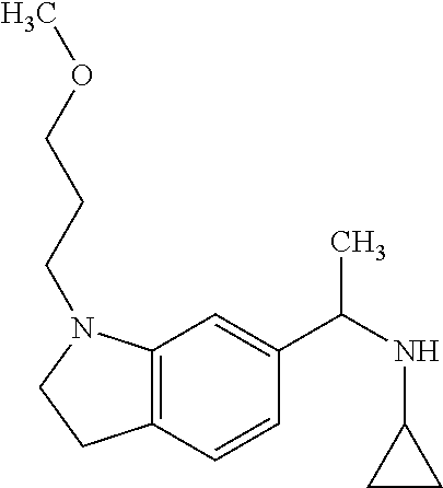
C12=C(C=CC(C(NC3CC3)C)=C1)CCN2CCCOC
